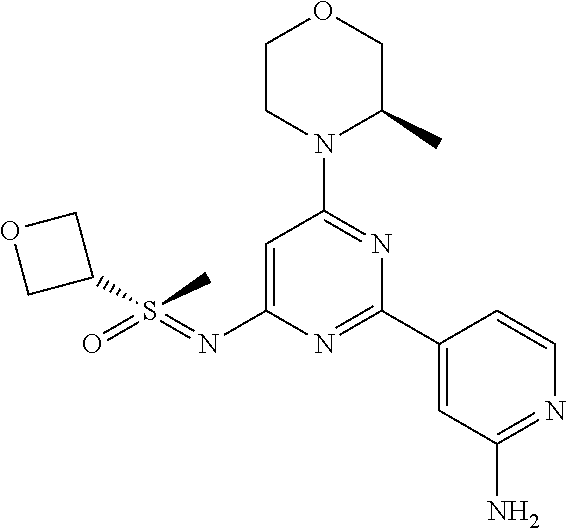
C1=C(N=S(=O)(C)C2COC2)N=C(C2=CC(N)=NC=C2)N=C1N1C(C)COCC1
